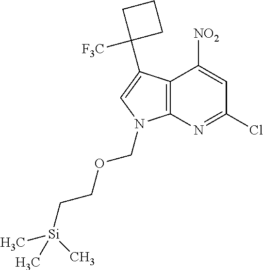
C12=C(N=C(Cl)C=C1[NO2])N(COCC[Si](C)(C)C)C=C2C1([F3C])CCC1
